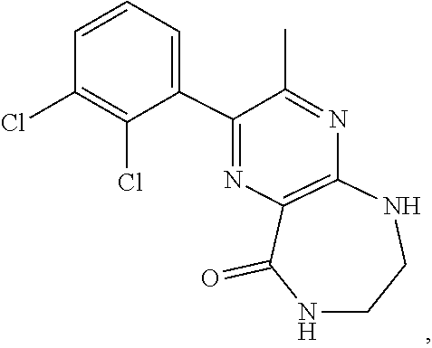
N1=C(C)C(C2=CC=CC(Cl)=C2Cl)=NC2=C1NCCNC2=O
